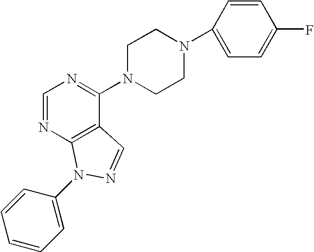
C1=NC2=C(C(N3CCN(C4=CC=C(F)C=C4)CC3)=N1)C=NN2C1=CC=CC=C1
